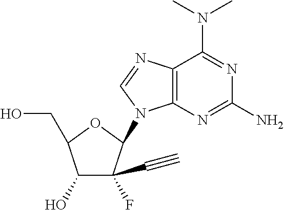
C12=C(N=C(N)N=C1N(C)C)N(C1C(C#C)(F)C(O)C(CO)O1)C=N2
